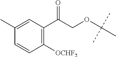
C1([OCHF2])=C(C(COC(C)(C)C)=O)C=C(C)C=C1
